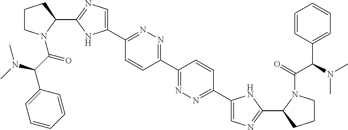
C1(C2N(C(C(C3=CC=CC=C3)N(C)C)=O)CCC2)=NC=C(C2=NN=C(C3=NN=C(C4=CN=C(C5CCCN5C(C(C5=CC=CC=C5)N(C)C)=O)N4)C=C3)C=C2)N1
